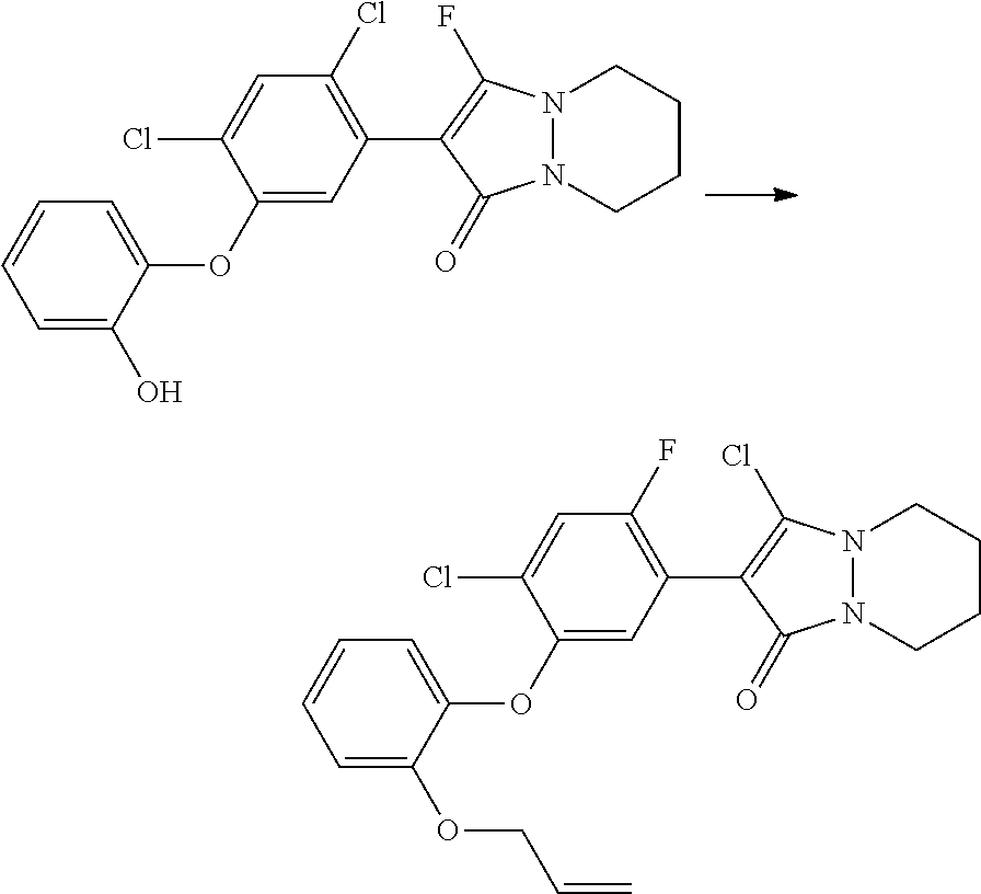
C1(OC2=CC=CC=C2O)=CC(C2=C(F)N3N(C2=O)CCCC3)=C(Cl)C=C1Cl.C1(OC2=CC=CC=C2OCC=C)=CC(C2=C(Cl)N3N(C2=O)CCCC3)=C(F)C=C1Cl
